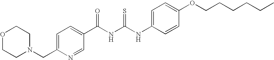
C(C1=CC=C(C(NC(NC2=CC=C(OCCCCCC)C=C2)=S)=O)C=N1)N1CCOCC1
